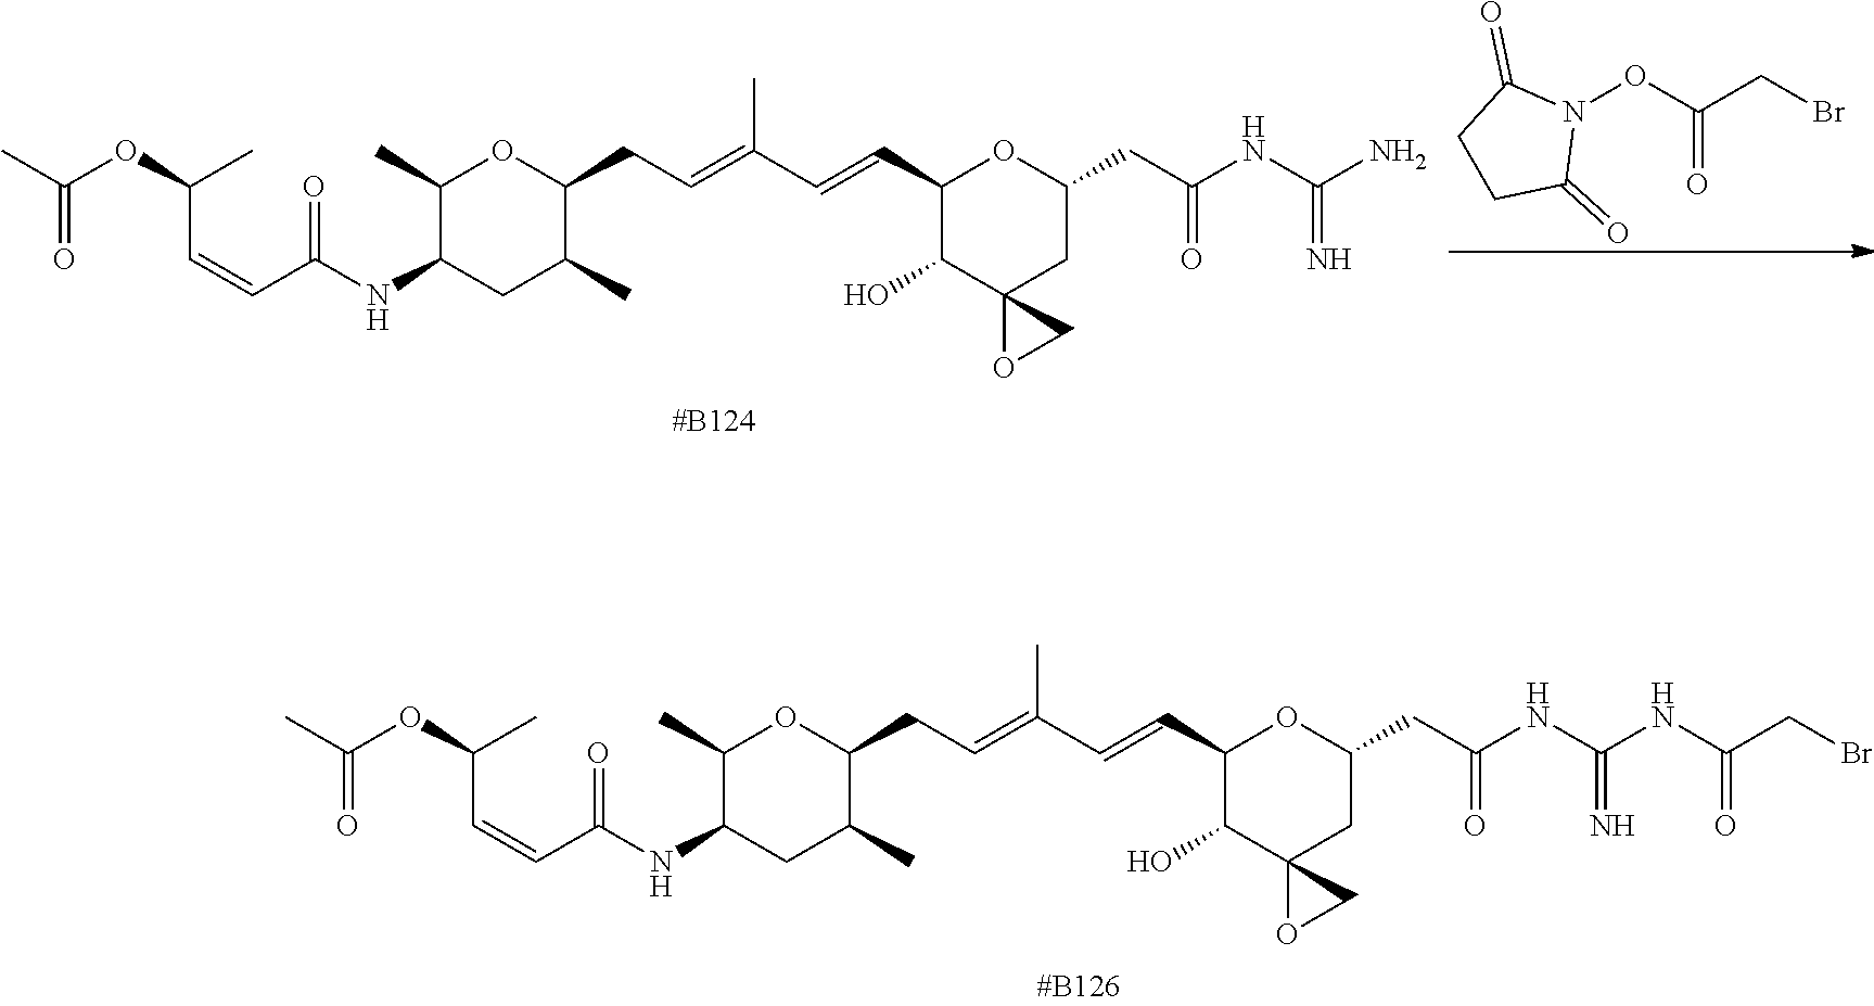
C(C=CC(=O)NC1CC(C)C(CC=C(C=CC2C(O)C3(CC(CC(NC(NC(CBr)=O)=N)=O)O2)OC3)C)OC1C)(C)OC(=O)C.C(C=CC(=O)NC1CC(C)C(CC=C(C=CC2C(O)C3(CC(CC(NC(N)=N)=O)O2)OC3)C)OC1C)(C)OC(C)=O.N1(OC(CBr)=O)C(=O)CCC1=O
